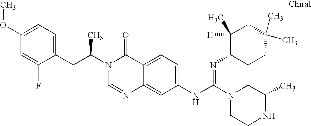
C1(CC(N2C=NC3=CC(NC(N4CCNC(C)C4)=NC4CCC(C)(C)CC4(C)[H])=CC=C3C2=O)C)=CC=C(OC)C=C1F
